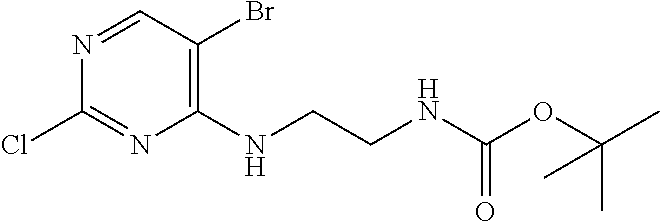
C1(Br)=C(NCCNC(OC(C)(C)C)=O)N=C(Cl)N=C1
